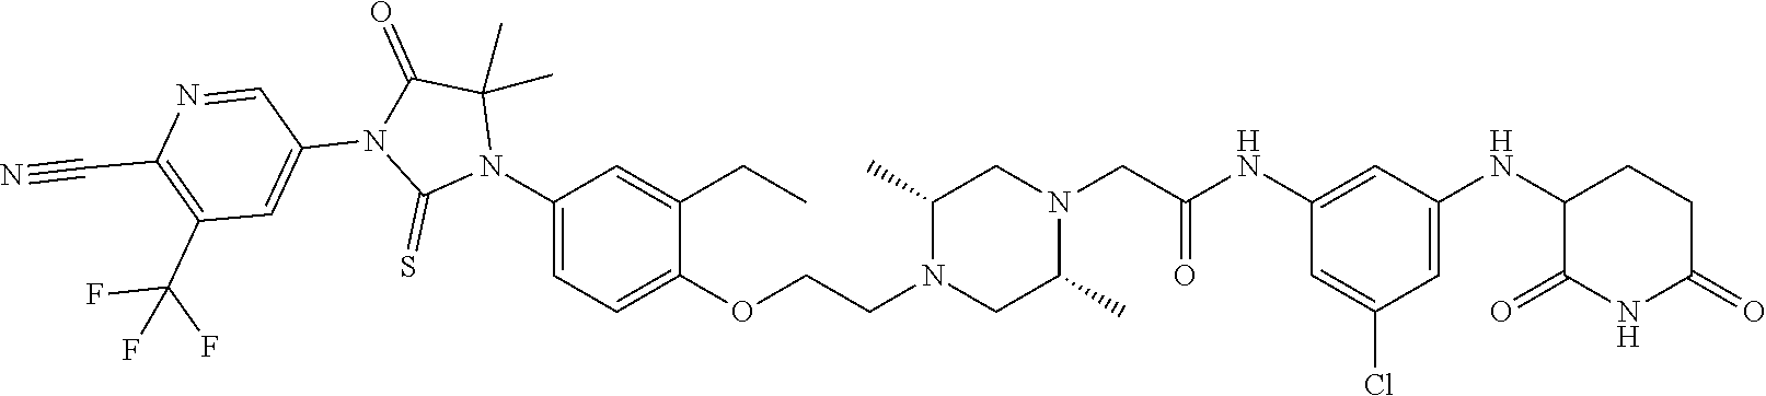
C1=C(Cl)C=C(NC2C(=O)NC(=O)CC2)C=C1NC(CN1CC(C)N(CCOC2=CC=C(N3C(C)(C)C(=O)N(C4=CC(C(F)(F)F)=C(C#N)N=C4)C3=S)C=C2CC)CC1C)=O
